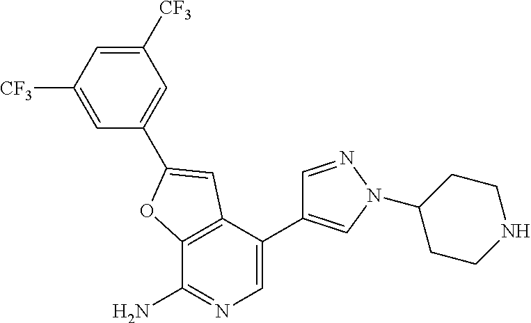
C12=C(C(C3=CN(C4CCNCC4)N=C3)=CN=C1N)C=C(C1=CC([CF3])=CC([CF3])=C1)O2
